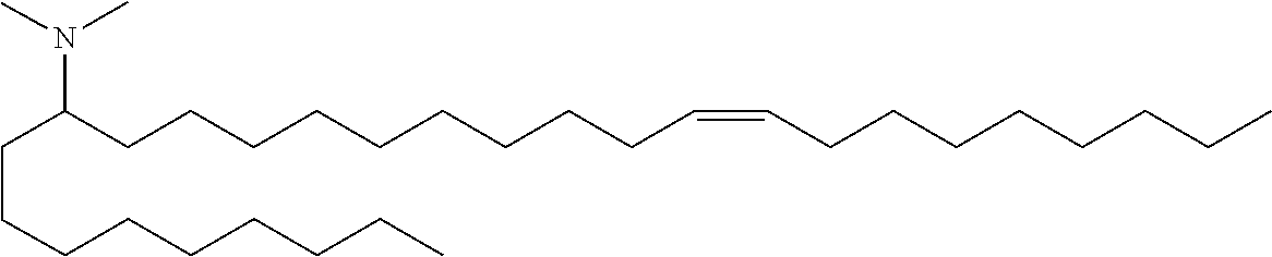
C(CCC(N(C)C)CCCCCCCCCC=CCCCCCCCC)CCCCCC
